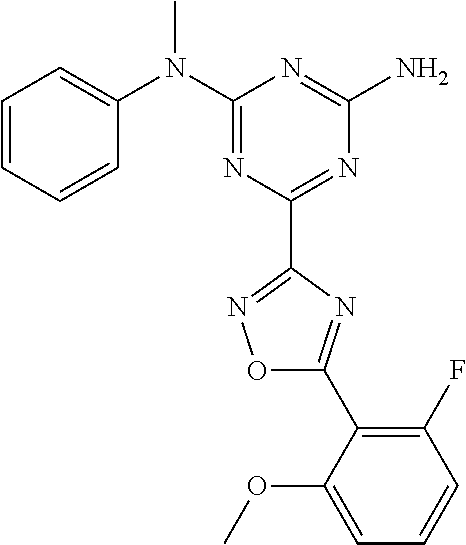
C1=CC=CC(N(C2=NC(C3=NOC(C4=C(F)C=CC=C4OC)=N3)=NC(N)=N2)C)=C1
